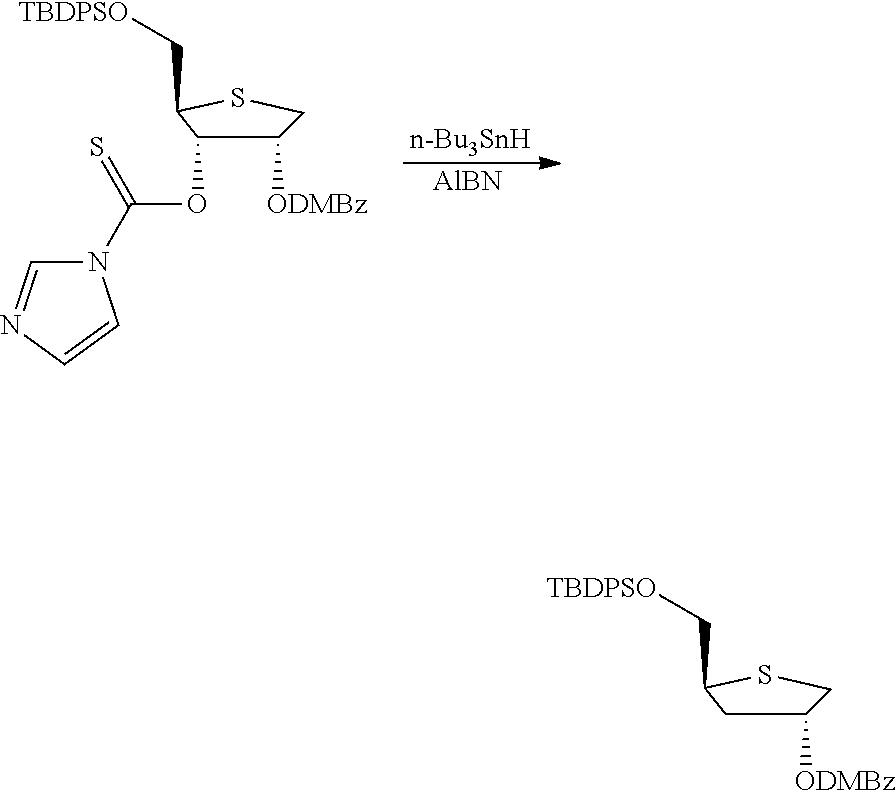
[n-Bu3SnH].[AlBN].O(C(N1C=NC=C1)=S)C1C([ODMBz])CSC1C[TBDPSO].C([TBDPSO])C1CC([ODMBz])CS1
